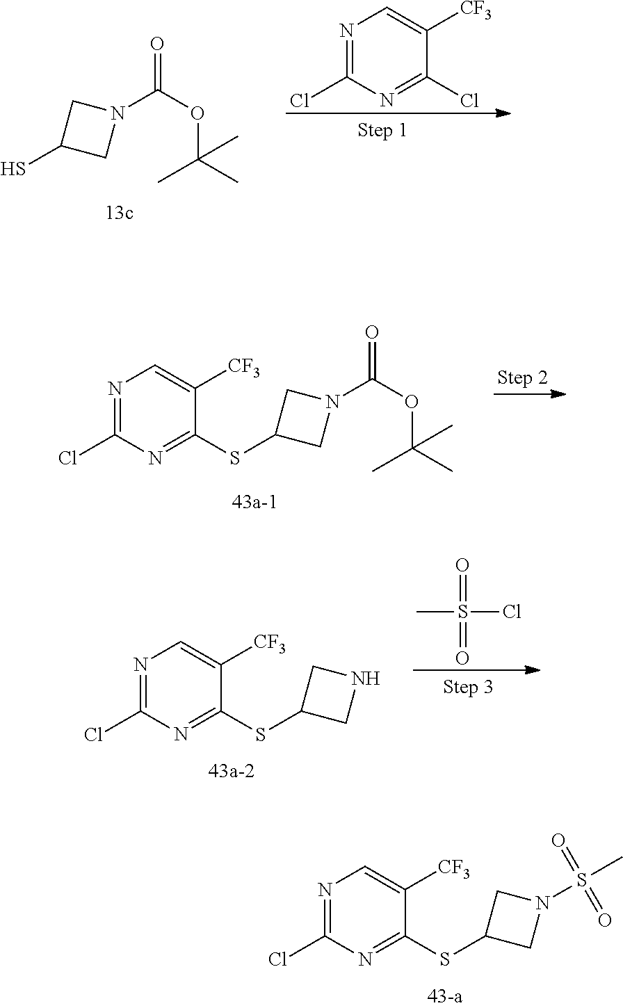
C1(SC2=NC(Cl)=NC=C2[CF3])CN(S(C)(=O)=O)C1.SC1CN(C(=O)OC(C)(C)C)C1.N1=C(Cl)N=C(Cl)C([CF3])=C1.C1(SC2=NC(Cl)=NC=C2[CF3])CN(C(=O)OC(C)(C)C)C1.C1(SC2=NC(Cl)=NC=C2[CF3])CNC1.CS(Cl)(=O)=O
